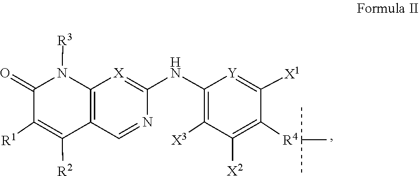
C1([R1])=C([R2])C2=C(N([R3])C1=O)[X]=C(NC1=C([X3])C([X2])=C([R4])C([X1])=[Y]1)N=C2.C(C)(C)C
